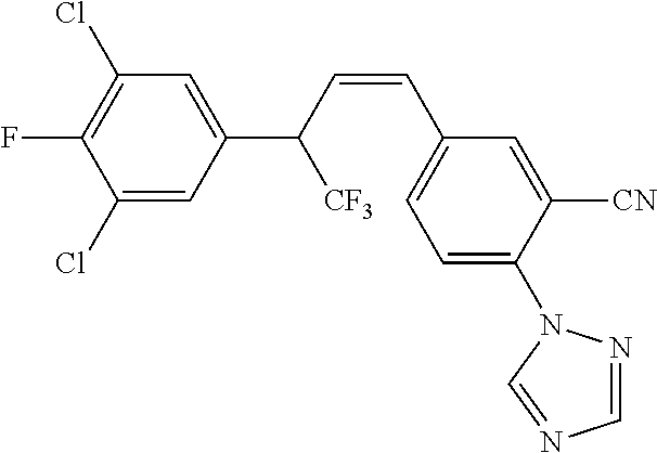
C1(C([CF3])C=CC2=CC=C(N3N=CN=C3)C([CN])=C2)=CC(Cl)=C(F)C(Cl)=C1
